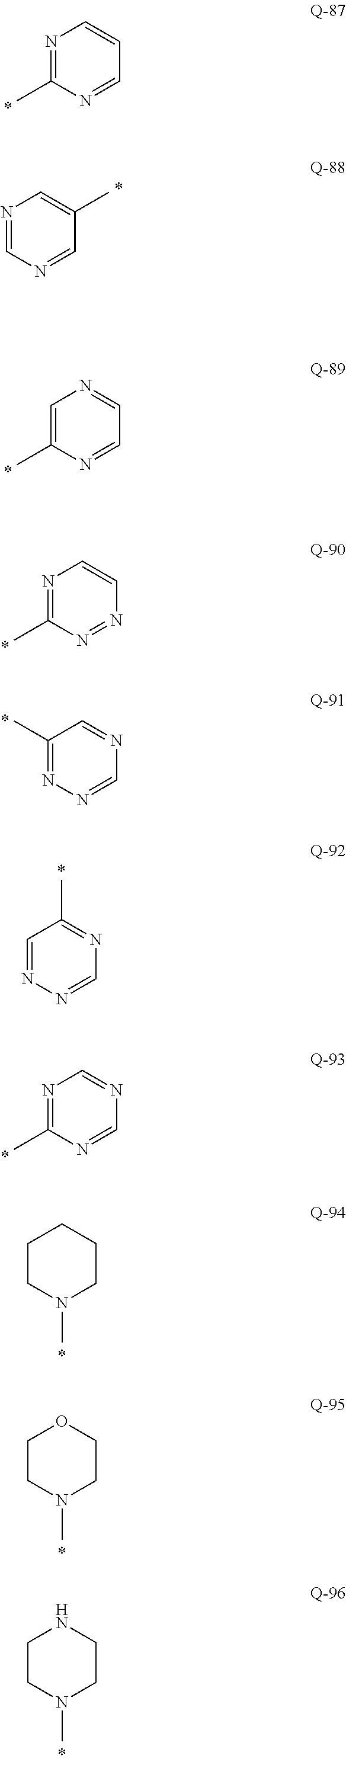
C1=NN=CN=C1C.N1=C(C)N=CC=C1.C1(C)=NN=CN=C1.C1CCCCN1C.C1=C(C)N=CC=N1.N1=C(C)N=NC=C1.N1=CN=CC(C)=C1.N1=C(C)N=CN=C1.C1COCCN1C.C1CNCCN1C
